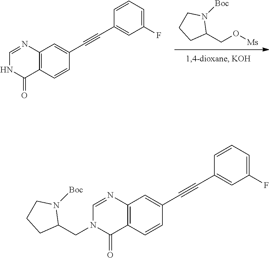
C1(CO[Ms])N([Boc])CCC1.C12=C(N=CNC1=O)C=C(C#CC1=CC(F)=CC=C1)C=C2.C12=C(N=CN(CC3N([Boc])CCC3)C1=O)C=C(C#CC1=CC(F)=CC=C1)C=C2
